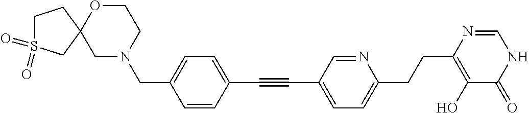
C1(C#CC2=CC=C(CN3CCOC4(C3)CCS(=O)(=O)C4)C=C2)=CC=C(CCC2=C(O)C(=O)NC=N2)N=C1
